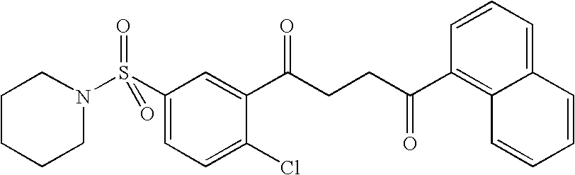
N1(S(C2=CC=C(Cl)C(C(CCC(=O)C3=C4C(=CC=C3)C=CC=C4)=O)=C2)(=O)=O)CCCCC1
